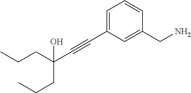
C(#CC1=CC=CC(CN)=C1)C(CCC)(O)CCC
